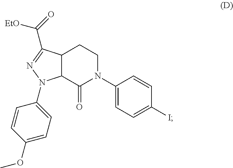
C12C(C(=O)N(C3=CC=C(I)C=C3)CC1)N(C1=CC=C(OC)C=C1)N=C2C([EtO])=O
